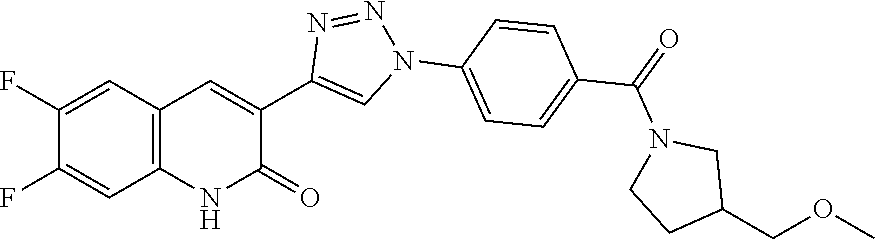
C1=C(F)C(F)=CC2=C1NC(=O)C(C1=CN(C3=CC=C(C(=O)N4CCC(COC)C4)C=C3)N=N1)=C2
